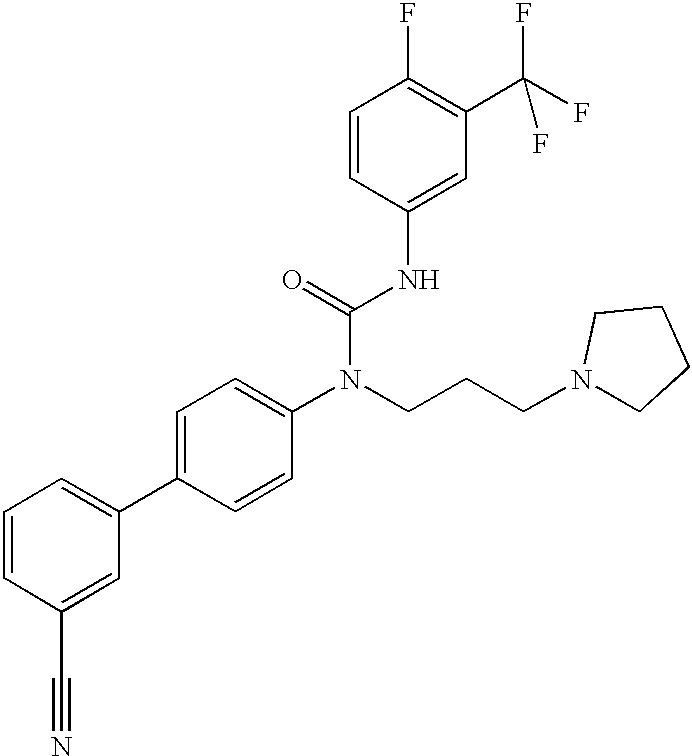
C1=CC(C#N)=CC(C2=CC=C(N(CCCN3CCCC3)C(=O)NC3=CC(C(F)(F)F)=C(F)C=C3)C=C2)=C1
